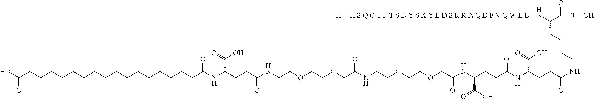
C(NC(CCC(NC(CCC(C(=O)O)NC(COCCOCCNC(COCCOCCNC(CCC(NC(CCCCCCCCCCCCCCCCC(O)=O)=O)C(O)=O)=O)=O)=O)=O)C(O)=O)=O)CCCC(N[H S Q G T F T S D Y S K Y L D S R R A Q D F V Q W L L][H])C(=O)[T]O
